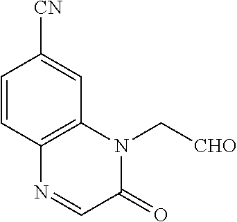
C1=CC([CN])=CC2=C1N=CC(=O)N2C[CHO]
